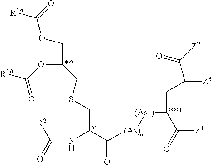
C([Z3])(C([Z2])=O)CC(C([Z1])=O)[(As1)][(As)n]C(C(NC([R2])=O)CSCC(OC([R1b])=O)COC([R1a])=O)=O
